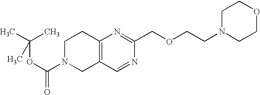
C1N(C(=O)OC(C)(C)C)CC2=C(C1)N=C(COCCN1CCOCC1)N=C2
